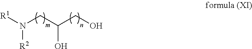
[R2]N([R1])CC(CO)O
